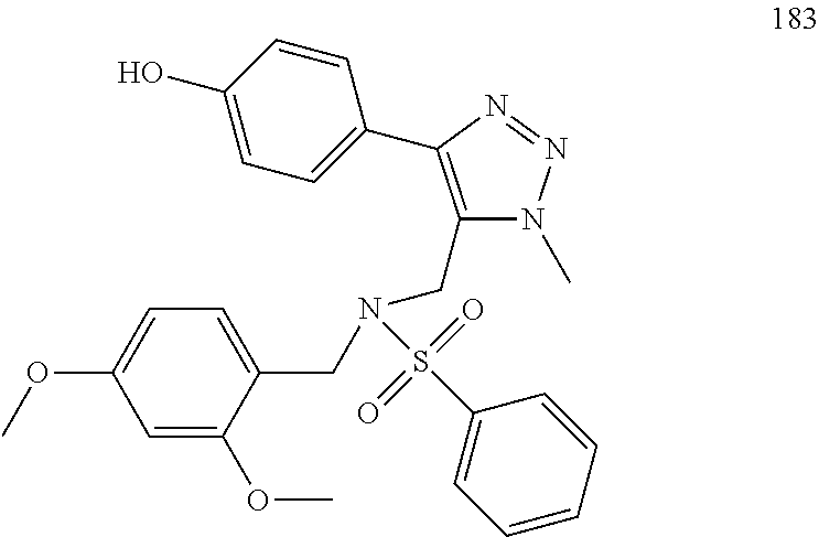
C1=C(OC)C(CN(S(C2=CC=CC=C2)(=O)=O)CC2=C(C3=CC=C(O)C=C3)N=NN2C)=CC=C1OC
